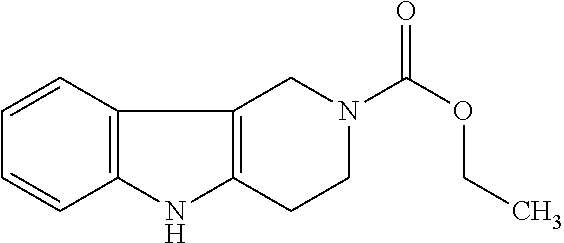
C1=CC2=C(C=C1)NC1=C2CN(C(OCC)=O)CC1
